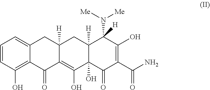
C1=CC(O)=C2C(=C1)CC1([H])C(=C(O)C3(O)C([H])(C1)C(N([Me])[Me])([H])C(O)=C(C(=O)N)C3=O)C2=O
